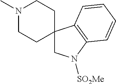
N1(C)CCC2(CC1)CN([SO2Me])C1=C2C=CC=C1
